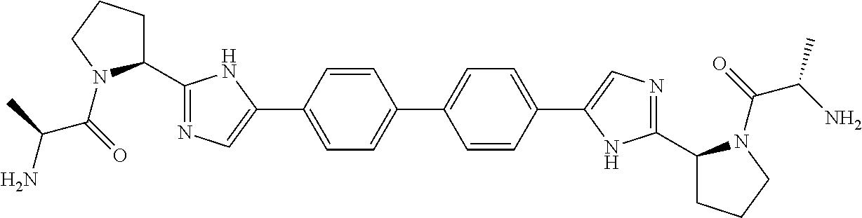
C1(C2=NC=C(C3=CC=C(C4=CC=C(C5=CN=C(C6CCCN6C(C(N)C)=O)N5)C=C4)C=C3)N2)CCCN1C(=O)C(N)C
